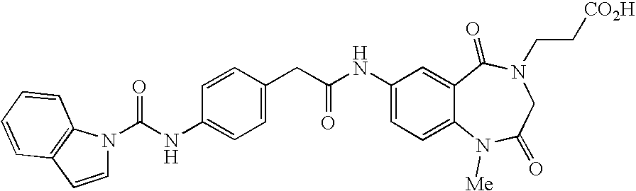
C(NC1=CC=C2C(=C1)C(=O)N(CC[CO2H])CC(=O)N2[Me])(=O)CC1=CC=C(NC(=O)N2C=CC3=C2C=CC=C3)C=C1
